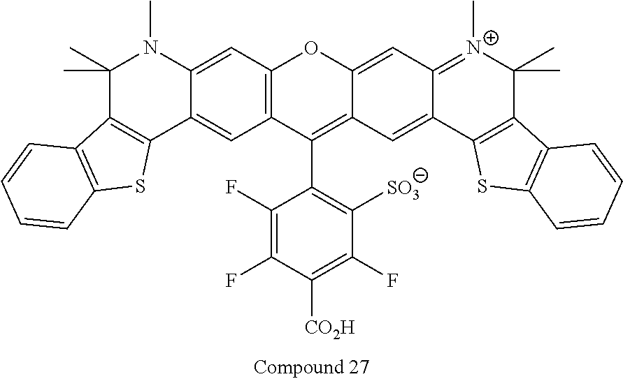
C1(F)=C(F)C([CO2H])=C(F)C([SO3])=C1C1=C2C(=CC3=[N+](C)C(C)(C)C4=C(C3=C2)SC2=C4C=CC=C2)OC2=C1C=C1C(=C2)N(C)C(C)(C)C2=C1SC1=C2C=CC=C1
